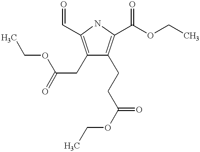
C1(CC(=O)OCC)=C(C=O)NC(C(OCC)=O)=C1CCC(OCC)=O
